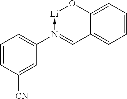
C1=CC([CN])=CC(N2->[Li]OC3=CC=CC=C3C=2)=C1
